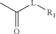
CC([L][R1])=O
